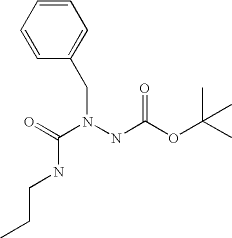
N(NC(OC(C)(C)C)=O)(CC1=CC=CC=C1)C(=O)NCCC
